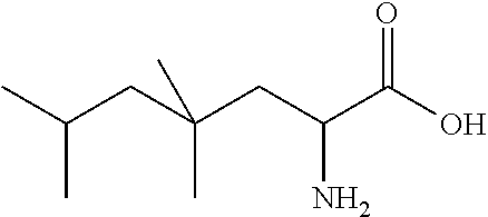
OC(C(CC(CC(C)C)(C)C)N)=O
